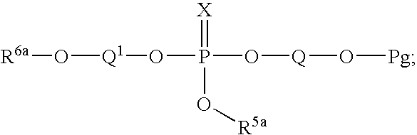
[R6a]O[Q1]OP(O[Q]O[Pg])(O[R5a])=[X]
